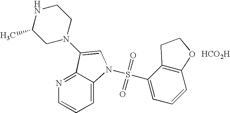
C1N(C2=CN(S(C3=CC=CC4=C3CCO4)(=O)=O)C3=CC=CN=C32)CCNC1C.[HCO2H]
